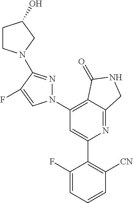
C1(C2=C([CN])C=CC=C2F)=CC(N2N=C(N3CCC(O)C3)C(F)=C2)=C2C(=N1)CNC2=O
